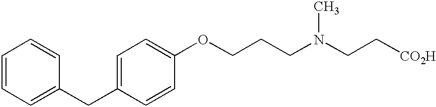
C1=CC=C(CC2=CC=C(OCCCN(CC[CO2H])C)C=C2)C=C1
